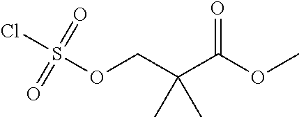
COC(C(COS(Cl)(=O)=O)(C)C)=O
